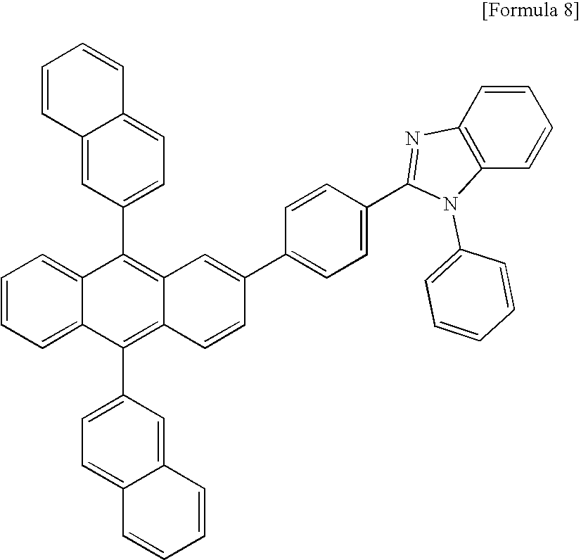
C12=CC(C3=C4C(=C(C5=CC=C6C(=C5)C=CC=C6)C5=CC=CC=C53)C=CC(C3=CC=C(C5=NC6=C(C=CC=C6)N5C5=CC=CC=C5)C=C3)=C4)=CC=C1C=CC=C2
